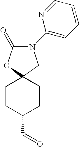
C1(=O)OC2(CN1C1=CC=CC=N1)CCC(C=O)CC2
